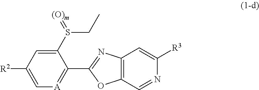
C1(S(=[(O)m])CC)=CC([R2])=C[A]=C1C1=NC2=C(O1)C=NC([R3])=C2
